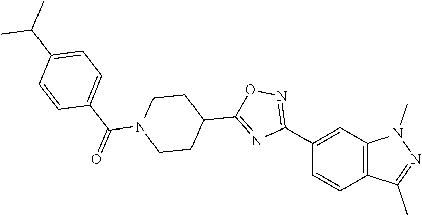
C1=C(C2=NOC(C3CCN(C(C4=CC=C(C(C)C)C=C4)=O)CC3)=N2)C=CC2=C1N(C)N=C2C
